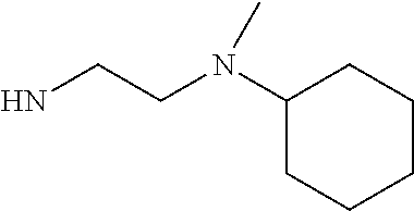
C1(N(CCN)C)CCCCC1
